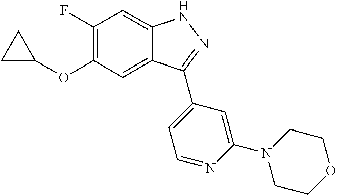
C1(F)=C(OC2CC2)C=C2C(=C1)NN=C2C1=CC=NC(N2CCOCC2)=C1
